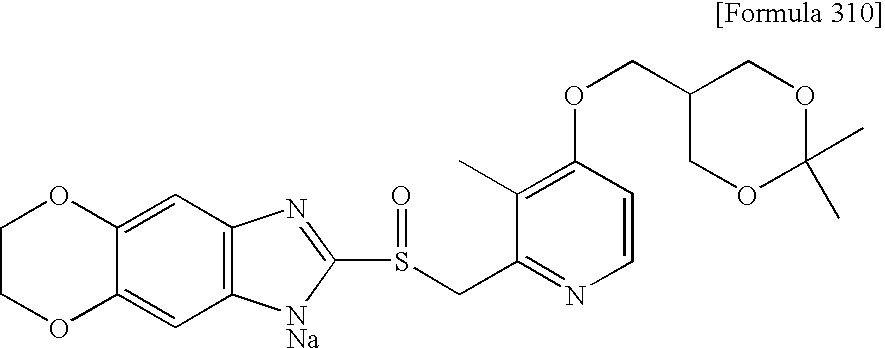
C12=CC3=C(C=C1OCCO2)[NNa]C(S(=O)CC1=NC=CC(OCC2COC(C)(C)OC2)=C1C)=N3
